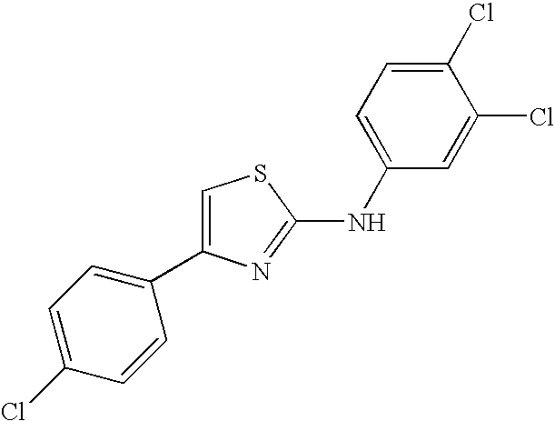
C1=C(NC2=NC(C3=CC=C(Cl)C=C3)=CS2)C=C(Cl)C(Cl)=C1
